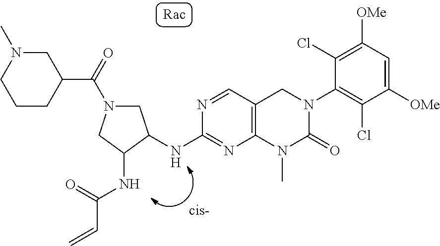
N(C(=O)C=C)C1C(NC2=NC3=C(C=N2)CN(C2=C(Cl)C([OMe])=CC([OMe])=C2Cl)C(=O)N3C)CN(C(=O)C2CN(C)CCC2)C1
